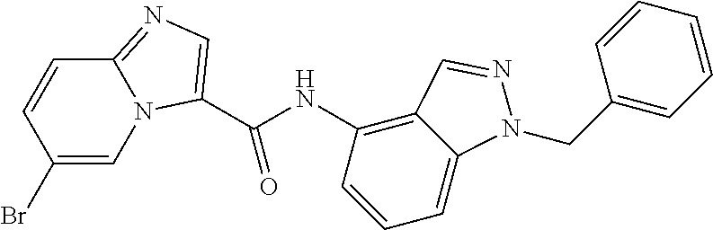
C12=C(NC(C3=CN=C4N3C=C(Br)C=C4)=O)C=CC=C1N(CC1=CC=CC=C1)N=C2
